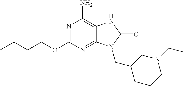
N1=C(OCCCC)N=C2C(=C1N)NC(=O)N2CC1CCCN(CC)C1
